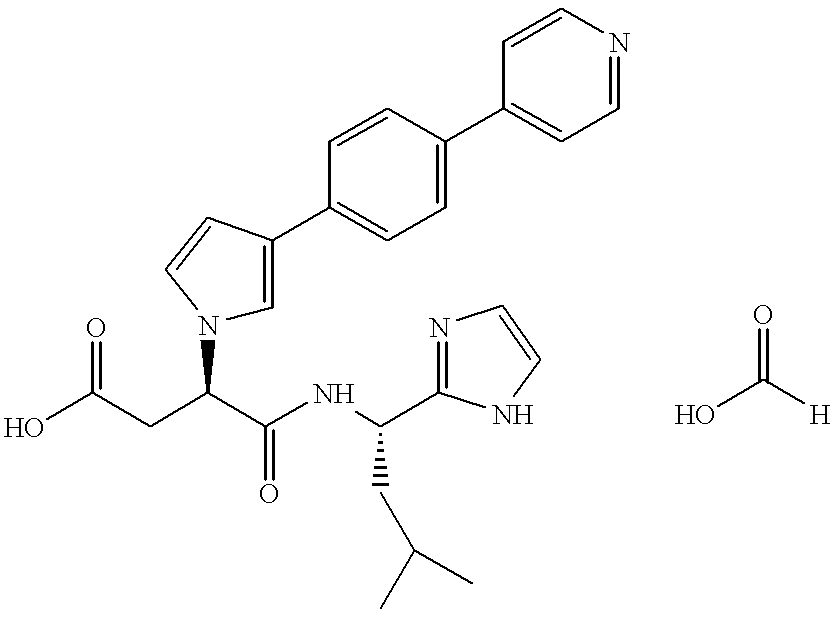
OC(CC(C(NC(CC(C)C)C1=NC=CN1)=O)N1C=C(C2=CC=C(C3=CC=NC=C3)C=C2)C=C1)=O.OC([H])=O
